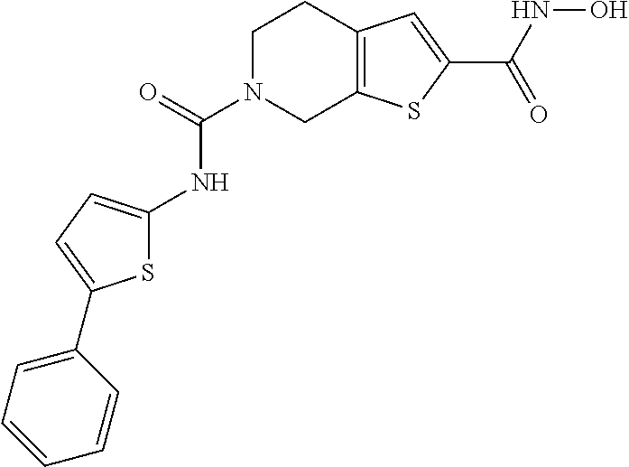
C1N(C(=O)NC2=CC=C(C3=CC=CC=C3)S2)CC2=C(C1)C=C(C(=O)NO)S2
